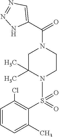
C1(C)=CC=CC(Cl)=C1S(=O)(=O)N1CCN(C(=O)C2=CN=NN2)CC1(C)C
